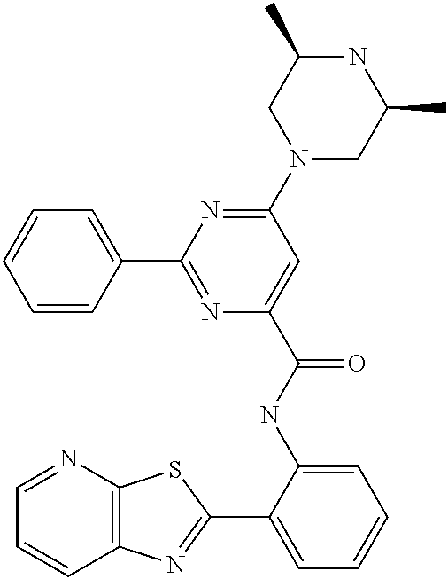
C1=NC2=C(C=C1)N=C(C1=CC=CC=C1NC(=O)C1=CC(N3CC(C)NC(C)C3)=NC(C3=CC=CC=C3)=N1)S2
